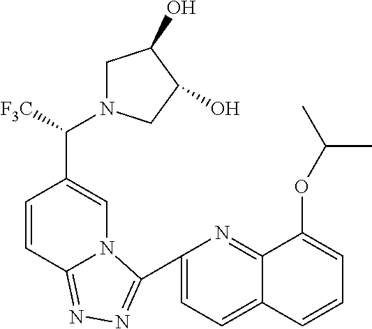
C1(C2=NN=C3C=CC(C([F3C])N4CC(O)C(O)C4)=CN32)=CC=C2C(=N1)C(OC(C)C)=CC=C2
